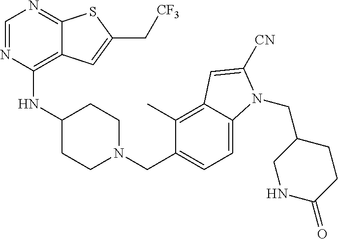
C1=NC(NC2CCN(CC3=CC=C4C(=C3C)C=C([CN])N4CC3CNC(=O)CC3)CC2)=C2C(=N1)SC(C[CF3])=C2
